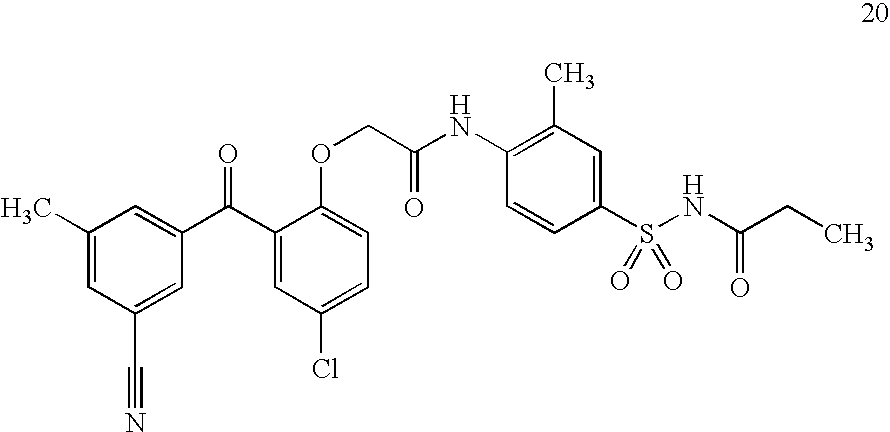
C1(C)=CC(C#N)=CC(C(C2=CC(Cl)=CC=C2OCC(NC2=C(C)C=C(S(NC(=O)CC)(=O)=O)C=C2)=O)=O)=C1
